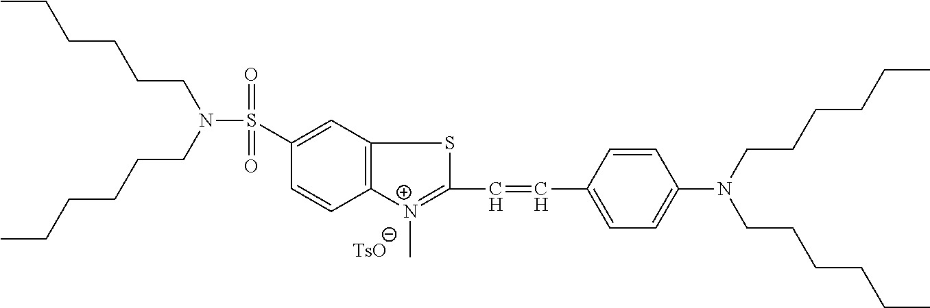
C12=C(N(C)=C(C=CC3=CC=C(N(CCCCCC)CCCCCC)C=C3)S1)C=CC(S(N(CCCCCC)CCCCCC)(=O)=O)=C2
